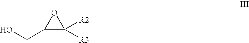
C1(CO)C([R3])([R2])O1
